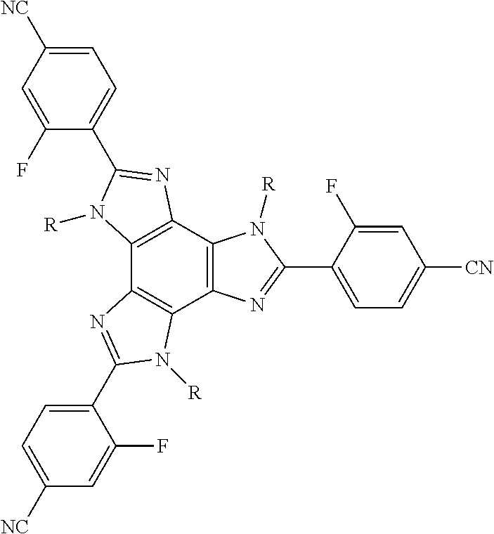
C12=C(C3=C(C4=C1N=C(C1=CC=C([NC])C=C1F)N4[R])N=C(C1=CC=C([NC])C=C1F)N3[R])N=C(C1=CC=C([CN])C=C1F)N2[R]
